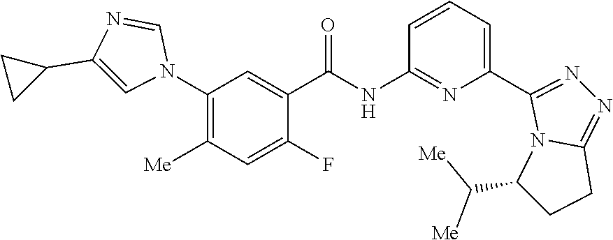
C1(C2=NN=C3CCC(C([Me])[Me])N32)=CC=CC(NC(C2=CC(N3C=NC(C4CC4)=C3)=C([Me])C=C2F)=O)=N1
